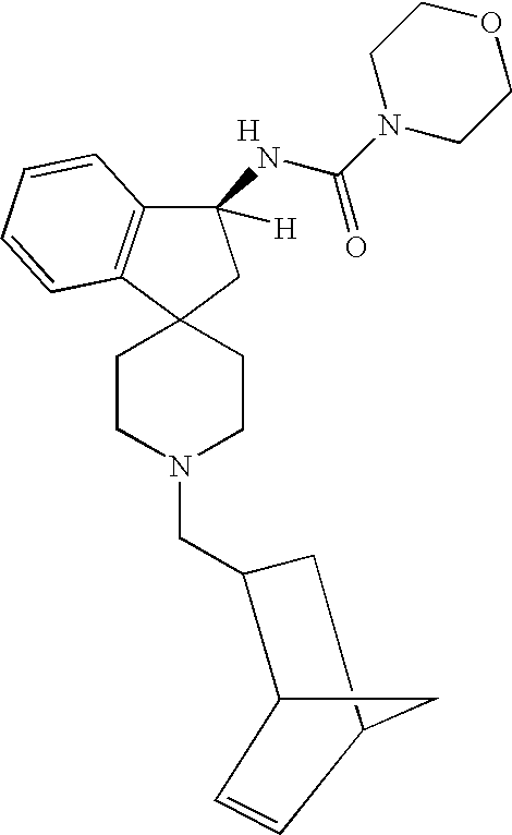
C1CN(CC2CC3CC2C=C3)CCC12CC(NC(N1CCOCC1)=O)([H])C1=C2C=CC=C1.[H]
